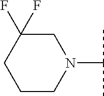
C1C(F)(F)CCCN1C(C)C
